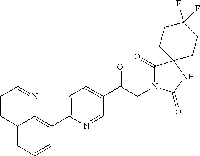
C1(C(CN2C(=O)C3(NC2=O)CCC(F)(F)CC3)=O)=CC=C(C2=C3C(=CC=C2)C=CC=N3)N=C1
